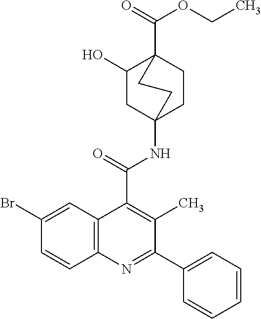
C1(Br)=CC2=C(C=C1)N=C(C1=CC=CC=C1)C(C)=C2C(=O)NC12CCC(C(=O)OCC)(C(O)C1)CC2
